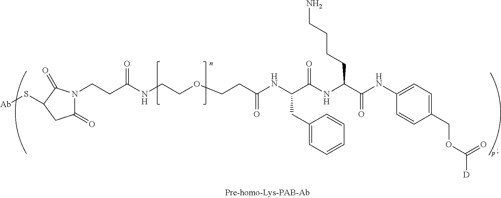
C(CC(NCCOCCC(NC(C(NC(C(NC1=CC=C(COC([D])=O)C=C1)=O)CCCCN)=O)CC1=CC=CC=C1)=O)=O)N1C(=O)CC(S[Ab])C1=O
